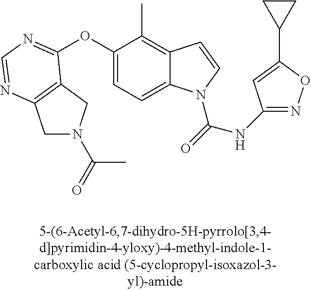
C1N(C(=O)C)CC2=C1N=CN=C2OC1=CC=C2C(=C1C)C=CN2C(=O)NC1=NOC(C2CC2)=C1
